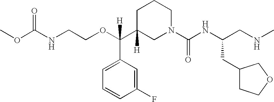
O(C(C1([H])CN(C(NC(CC2CCOC2)CNC)=O)CCC1)(C1=CC=CC(F)=C1)[H])CCNC(OC)=O
